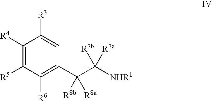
C1([R4])=C([R5])C([R6])=C(C(C([NHR1])([R7a])[R7b])([R8a])[R8b])C=C1[R3]
